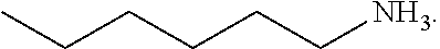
CCCCCC[NH3]
